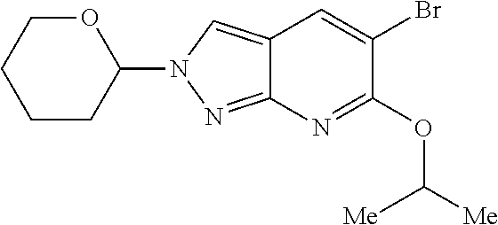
C1(OC([Me])[Me])=NC2=NN(C3OCCCC3)C=C2C=C1Br
